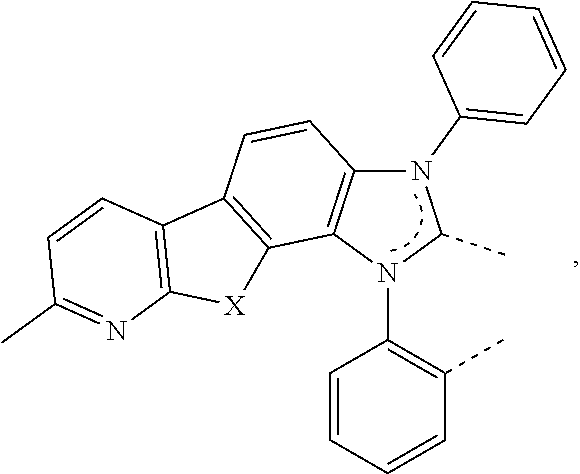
C1=CC=CC(C)=C1N1C(C)N(C2=CC=CC=C2)C2=C1C1=C(C=C2)C2=C([X]1)N=C(C)C=C2
